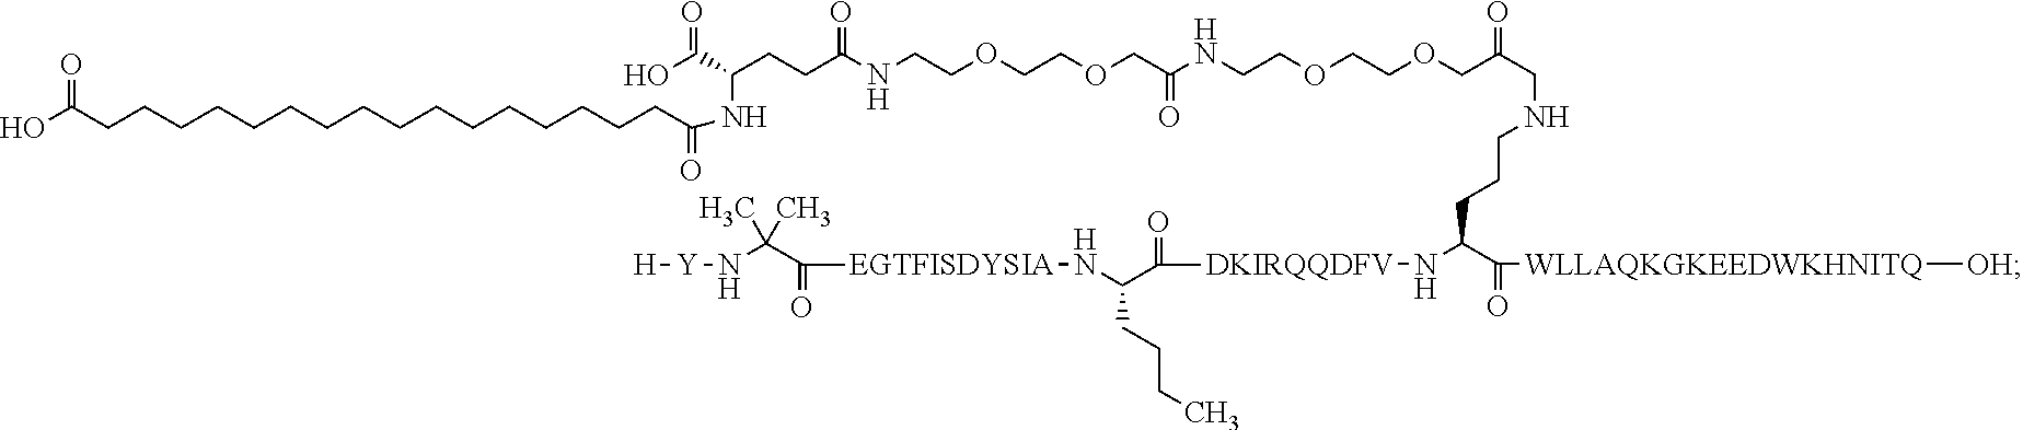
C(CCC(C([WLLAQKGKEEDWKHNITQ][OH])=O)N[DKIRQQDFV]C(C(N[EGTFISDYSIA]C(C(N[Y][H])(C)C)=O)CCCC)=O)NCC(COCCOCCNC(COCCOCCNC(CCC(NC(=O)CCCCCCCCCCCCCCCCC(O)=O)C(O)=O)=O)=O)=O
